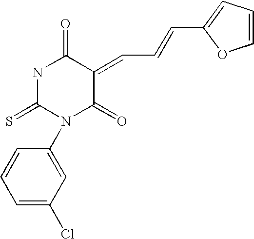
S=C1N(C2=CC(Cl)=CC=C2)C(=O)C(=CC=CC2=CC=CO2)C(=O)N1
